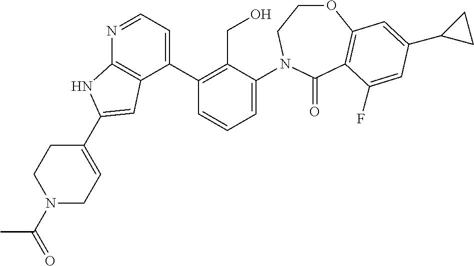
C1(C2=C(CO)C(N3CCOC4=C(C3=O)C(F)=CC(C3CC3)=C4)=CC=C2)=CC=NC2=C1C=C(C1=CCN(C(=O)C)CC1)N2
